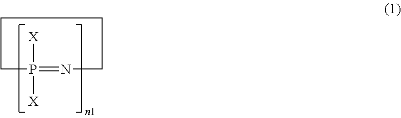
C1P([X])([X])=NCCC1
